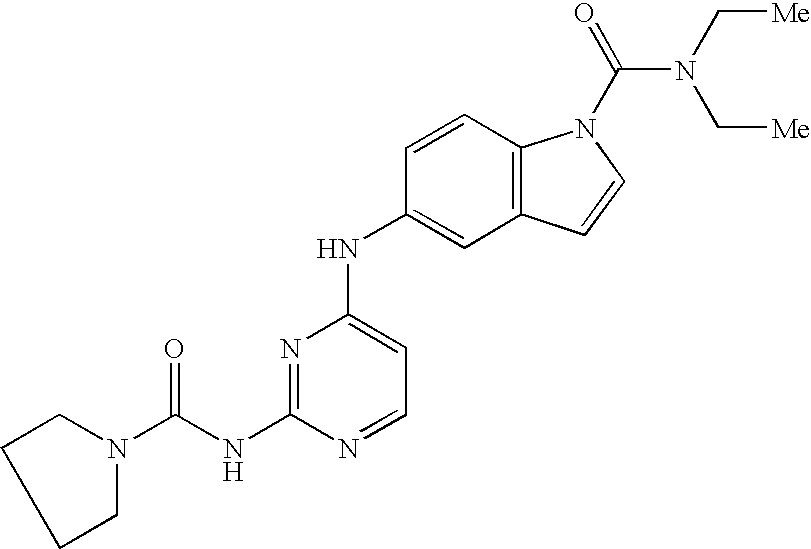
N1(C(NC2=NC(NC3=CC4=C(C=C3)N(C(=O)N(C[Me])C[Me])C=C4)=CC=N2)=O)CCCC1
